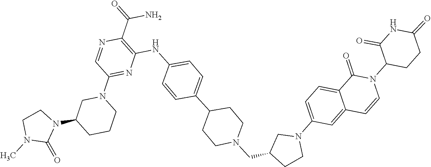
C1(=O)C(N2C(=O)C3=CC=C(N4CC(CN5CCC(C6=CC=C(NC7=C(C(N)=O)N=CC(N8CC(N9CCN(C)C9=O)CCC8)=N7)C=C6)CC5)CC4)C=C3C=C2)CCC(=O)N1
